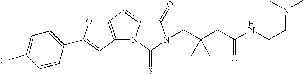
C12=C(C=C3N1C(=S)N(CC(CC(NCCN(C)C)=O)(C)C)C3=O)OC(C1=CC=C(Cl)C=C1)=C2
